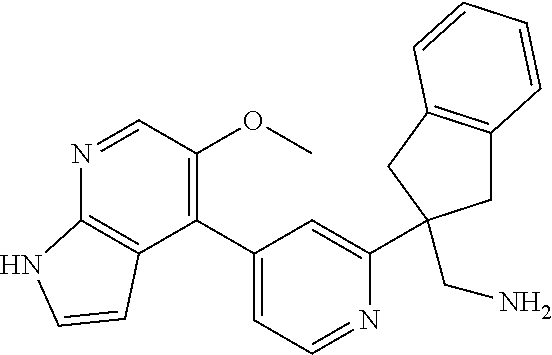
C1C2=C(CC1(CN)C1=CC(C3=C(OC)C=NC4=C3C=CN4)=CC=N1)C=CC=C2
